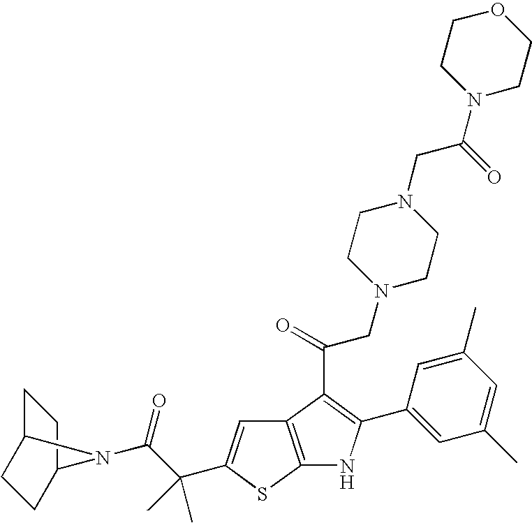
C1C2CCC(C1)N2C(C(C)(C)C1=CC2=C(S1)NC(C1=CC(C)=CC(C)=C1)=C2C(CN1CCN(CC(N2CCOCC2)=O)CC1)=O)=O
